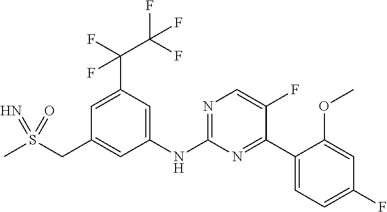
C1(C(F)(F)C(F)(F)F)=CC(CS(C)(=N)=O)=CC(NC2=NC=C(F)C(C3=CC=C(F)C=C3OC)=N2)=C1
